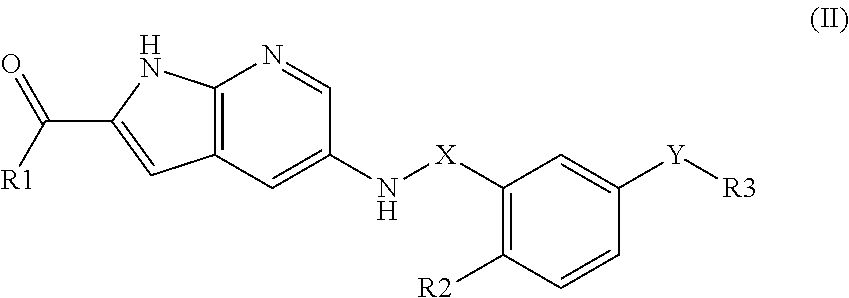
C12=C(C=C(N[X]C3=C([R2])C=CC([Y][R3])=C3)C=N1)C=C(C([R1])=O)N2
